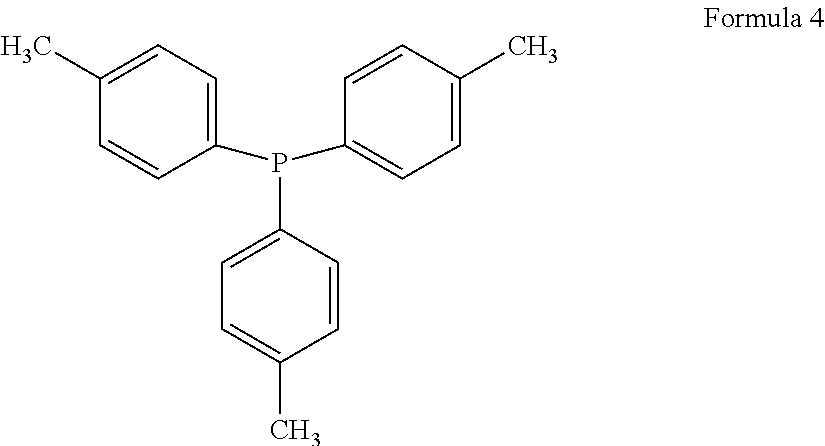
C1=C(P(C2=CC=C(C)C=C2)C2=CC=C(C)C=C2)C=CC(C)=C1
